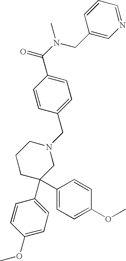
C1=C(C(N(CC2=CN=CC=C2)C)=O)C=CC(CN2CCCC(C3=CC=C(OC)C=C3)(C3=CC=C(OC)C=C3)C2)=C1
